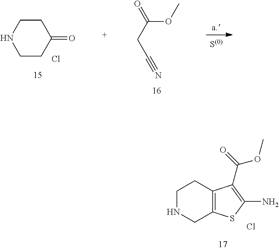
C1CC(=O)CCN1.Cl.C(OC)(CC#N)=O.C1NCC2=C(C1)C(C(=O)OC)=C(N)S2.Cl
